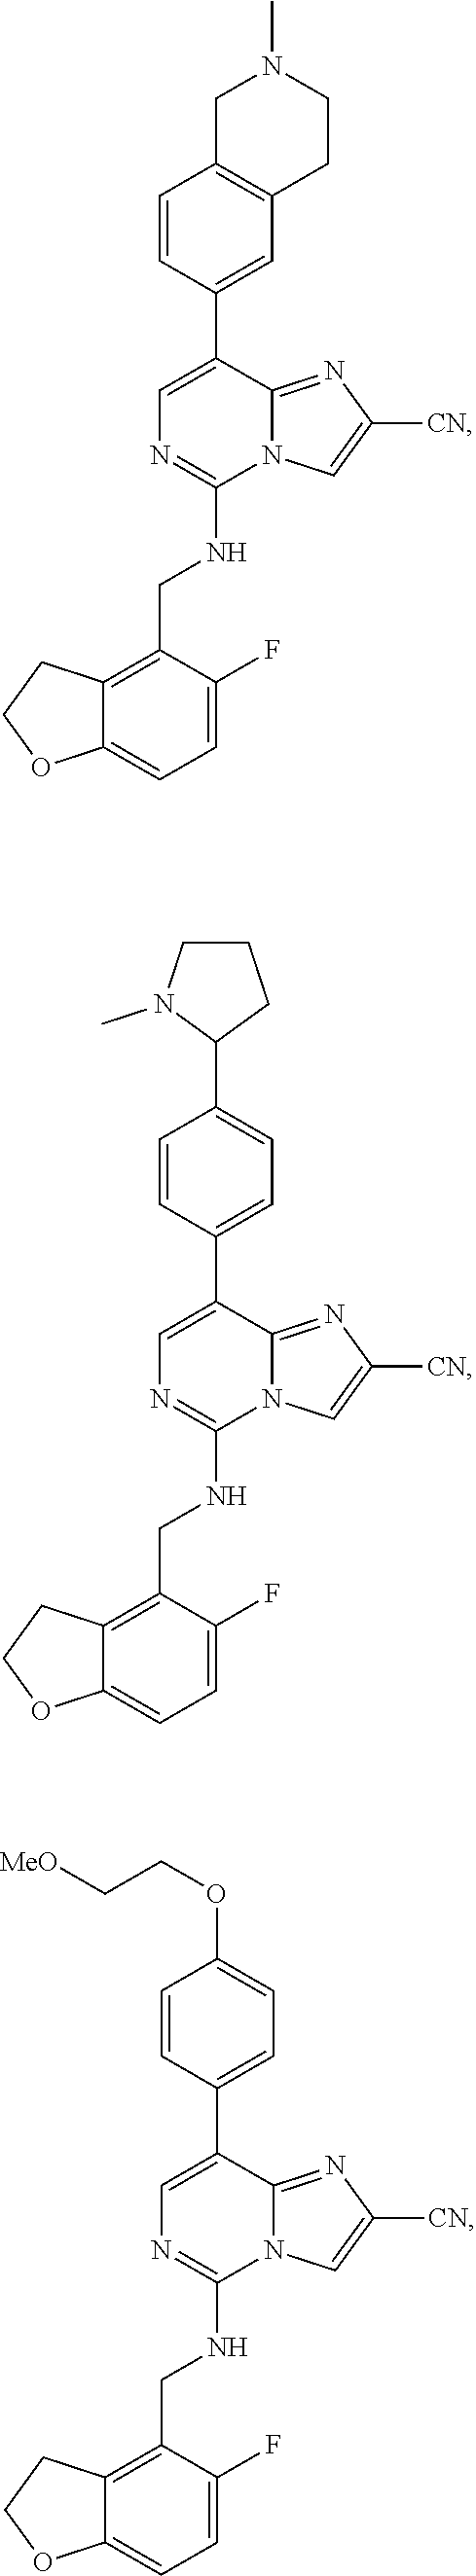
C1=C(F)C(CNC2=NC=C(C3=CC4=C(C=C3)CN(C)CC4)C3=NC([CN])=CN23)=C2C(=C1)OCC2.C1=C(F)C(CNC2=NC=C(C3=CC=C(C4CCCN4C)C=C3)C3=NC([CN])=CN23)=C2C(=C1)OCC2.C1=C(F)C(CNC2=NC=C(C3=CC=C(OCC[MeO])C=C3)C3=NC([CN])=CN23)=C2C(=C1)OCC2
